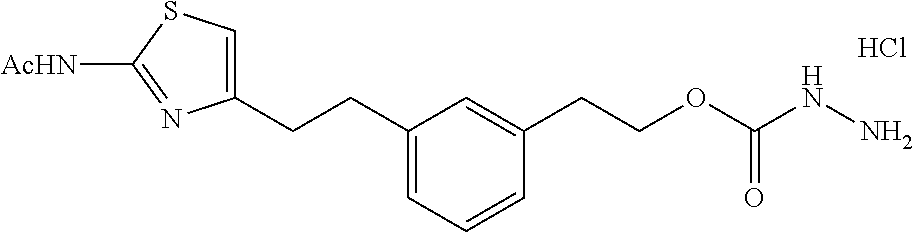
Cl.C1(CCC2=CC=CC(CCOC(NN)=O)=C2)=CSC([AcHN])=N1
